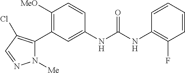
C1([MeO])=C(C2=C(Cl)C=NN2[Me])C=C(NC(NC2=C(F)C=CC=C2)=O)C=C1
